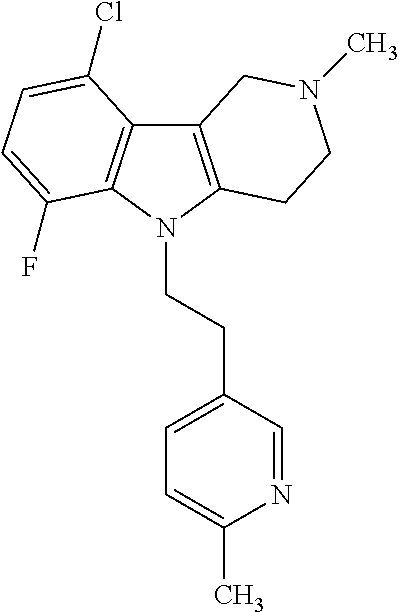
C12=C(N(CCC3=CC=C(C)N=C3)C3=C1C(Cl)=CC=C3F)CCN(C)C2
